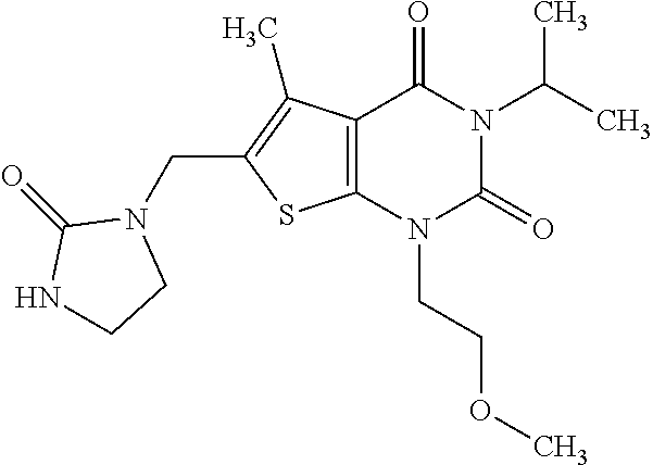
C12=C(N(CCOC)C(=O)N(C(C)C)C1=O)SC(CN1C(=O)NCC1)=C2C
